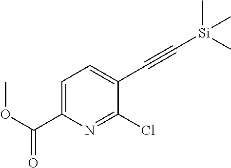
C1=C(C(OC)=O)N=C(Cl)C(C#C[Si](C)(C)C)=C1
